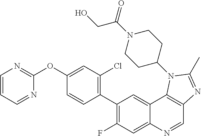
C1=CC=NC(OC2=CC(Cl)=C(C3=C(F)C=C4C(=C3)C3=C(C=N4)N=C(C)N3C3CCN(C(CO)=O)CC3)C=C2)=N1
